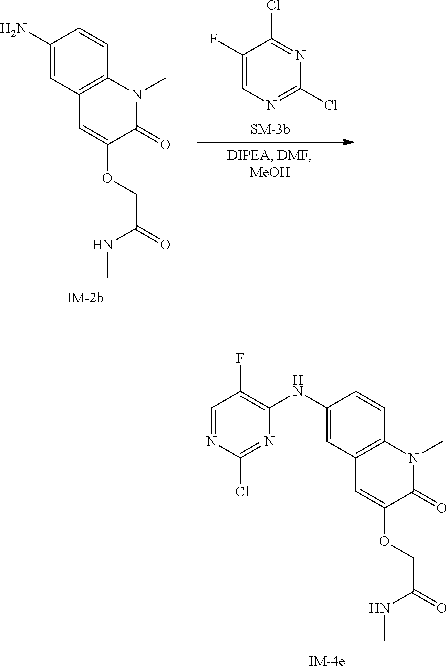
C1(NC2=C(F)C=NC(Cl)=N2)=CC2=C(C=C1)N(C)C(=O)C(OCC(=O)NC)=C2.C1(N)=CC2=C(C=C1)N(C)C(=O)C(OCC(=O)NC)=C2.C1(F)=CN=C(Cl)N=C1Cl
